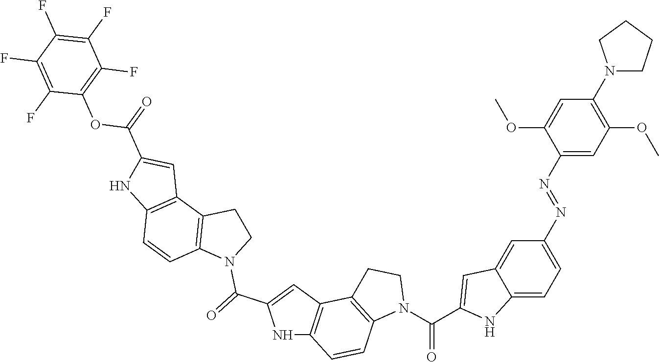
N1C2=C(C=C1C(=O)N1CCC3=C1C=CC1=C3C=C(C(=O)OC3=C(F)C(F)=C(F)C(F)=C3F)N1)C1=C(C=C2)N(C(C2=CC3=CC(N=NC4=CC(OC)=C(N5CCCC5)C=C4OC)=CC=C3N2)=O)CC1
